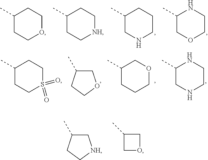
C1(C)CNCCC1.C1(C)COCCN1.C1(C)CC[NH]CC1.C1(C)CCOCC1.C1C(C)CCO1.C1(C)CCCOC1.C1(C)CNCCN1.C1(C)CCS(=O)(=O)CC1.C1(C)COC1.C1C(C)CC[NH]1
